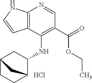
C12=C(C(NC3CC4CCC3C4)=C(C(=O)OCC)C=N1)C=CN2.Cl
